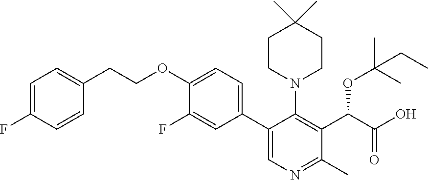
C1(F)=CC(C2=CN=C(C)C(C(C(=O)O)OC(C)(C)CC)=C2N2CCC(C)(C)CC2)=CC=C1OCCC1=CC=C(F)C=C1
